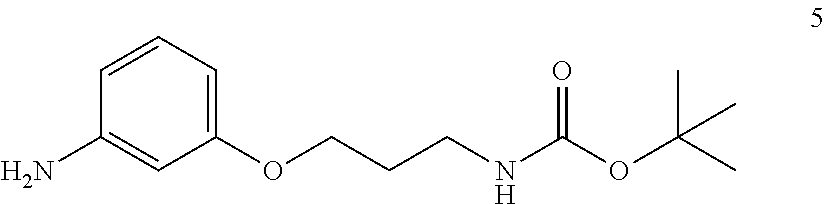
C1=CC=C(OCCCNC(OC(C)(C)C)=O)C=C1N
